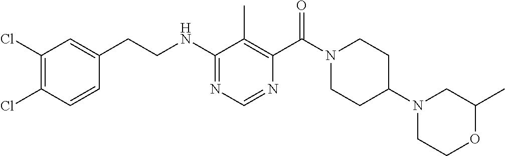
C1(Cl)=C(Cl)C=C(CCNC2=NC=NC(C(N3CCC(N4CCOC(C)C4)CC3)=O)=C2C)C=C1
